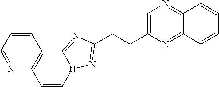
N1=CC=CC2=C1C=CN1C2=NC(CCC2=CN=C3C(=N2)C=CC=C3)=N1
